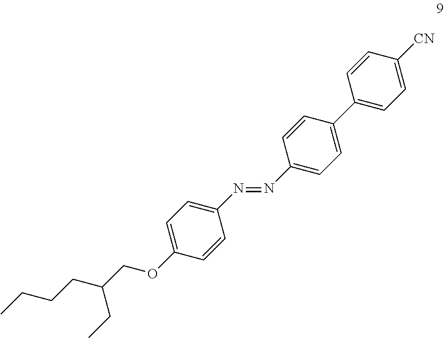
C1=CC(C2=CC=C([CN])C=C2)=CC=C1N=NC1=CC=C(OCC(CCCC)CC)C=C1
